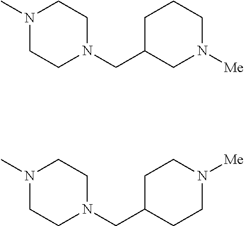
N1(C)CCN(CC2CN([Me])CCC2)CC1.N1(C)CCN(CC2CCN([Me])CC2)CC1
